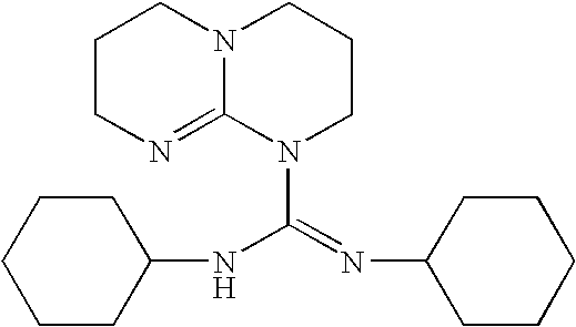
C1CCC(NC(=NC2CCCCC2)N2CCCN3C2=NCCC3)CC1
